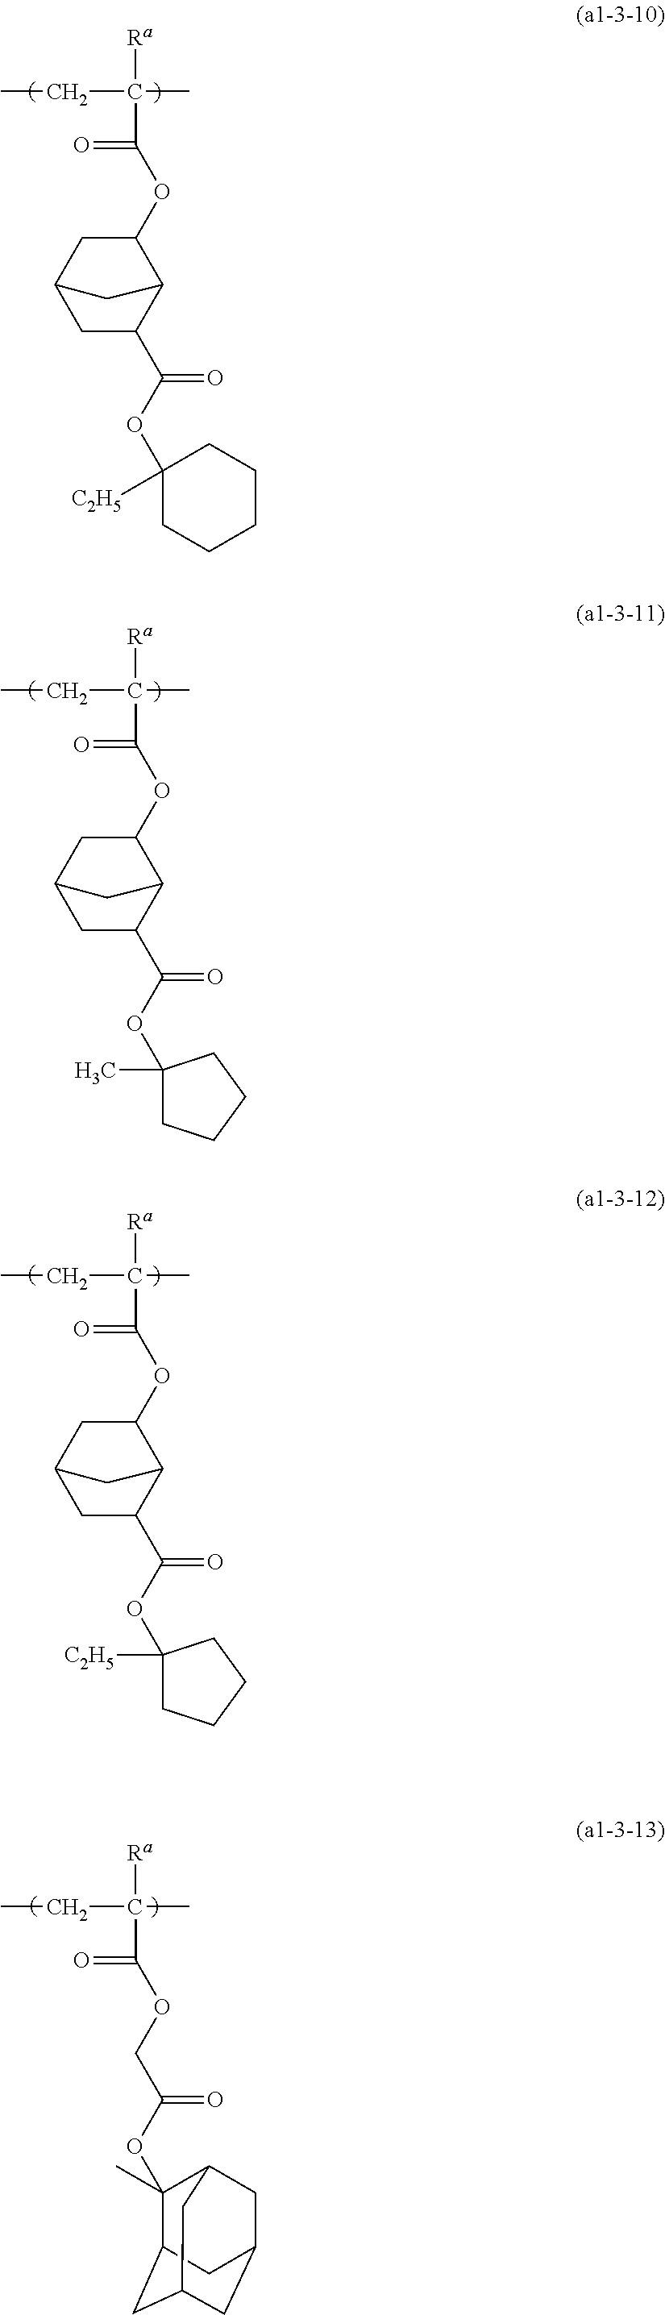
[Ra]C(C)(CC)C(=O)OC1C2C(C(OC3([C2H5])CCCCC3)=O)CC(C1)C2.[Ra]C(C)(CC)C(=O)OC1C2C(C(OC3(C)CCCC3)=O)CC(C1)C2.[Ra]C(C)(CC)C(=O)OC1C2C(C(OC3([C2H5])CCCC3)=O)CC(C1)C2.[Ra]C(C)(CC)C(=O)OCC(OC1(C)C2CC3CC(CC1C3)C2)=O
